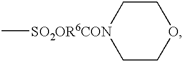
[SO2OR6CON]1(C)CCOCC1
